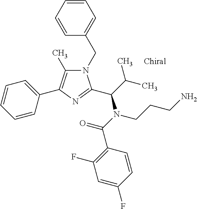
N1(CC2=CC=CC=C2)C(C)=C(C2=CC=CC=C2)N=C1C(N(C(=O)C1=C(F)C=C(F)C=C1)CCCN)C(C)C
